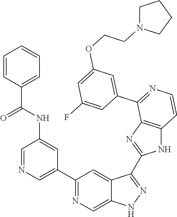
C1(C2=CN=CC(NC(C3=CC=CC=C3)=O)=C2)=NC=C2C(=C1)C(C1=NC3=C(N1)C=CN=C3C1=CC(OCCN3CCCC3)=CC(F)=C1)=NN2
